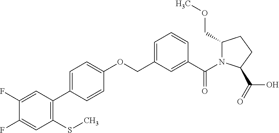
C1(F)=CC(C2=CC=C(OCC3=CC=CC(C(N4C(COC)CCC4C(=O)O)=O)=C3)C=C2)=C(SC)C=C1F
